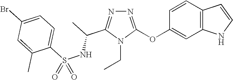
N1=C(OC2=CC3=C(C=C2)C=CN3)N(CC)C(C(C)NS(C2=CC=C(Br)C=C2C)(=O)=O)=N1
